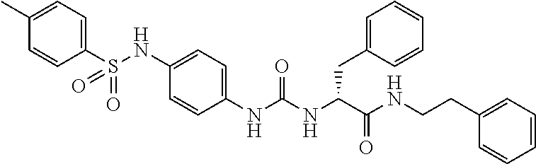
C1(C)=CC=C(S(NC2=CC=C(NC(NC(C(NCCC3=CC=CC=C3)=O)CC3=CC=CC=C3)=O)C=C2)(=O)=O)C=C1
